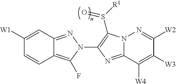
C1([W1])=CC2=NN(C3=C(S([R1])=O)N4C(=N3)C([W4])=C([W3])C([W2])=N4)C(F)=C2C=C1
